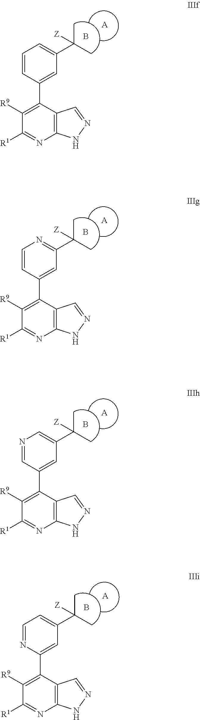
C1([R1])=NC2=C(C(C3=CC(C(C)(C)[Z])=CC=C3)=C1[R9])C=NN2.B.[A].C1([R1])=NC2=C(C(C3=CC(C(C)(C)[Z])=NC=C3)=C1[R9])C=NN2.B.[A].C1([R1])=NC2=C(C(C3=CC(C(C)(C)[Z])=CN=C3)=C1[R9])C=NN2.B.[A].C1([R1])=NC2=C(C(C3=CC(C(C)(C)[Z])=CC=N3)=C1[R9])C=NN2.B.[A]
